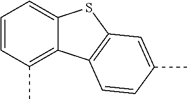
C1=CC(C)=C2C(=C1)SC1=C2C=CC(C)=C1
